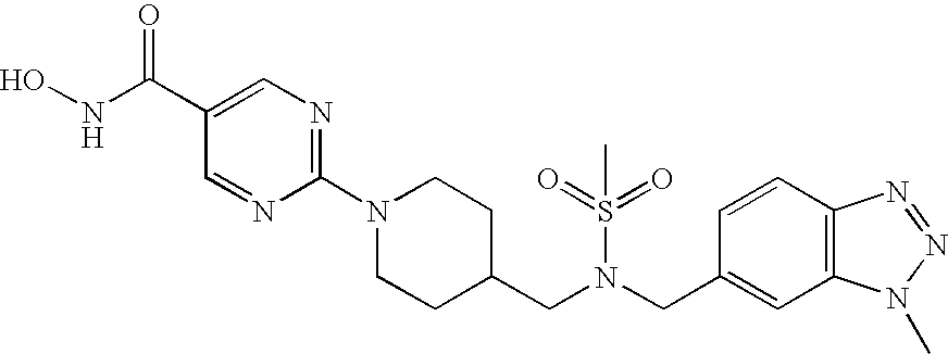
ONC(=O)C1=CN=C(N2CCC(CN(CC3=CC4=C(C=C3)N=NN4C)S(=O)(=O)C)CC2)N=C1
